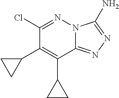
N12C(=NN=C1N)C(C1CC1)=C(C1CC1)C(Cl)=N2
